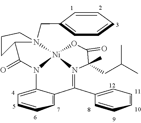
C1=CC=CC=C1CN12CCCC1C(=O)N1C3=CC=CC=C3C(C3=CC=CC=C3)=N3[Ni]21OC(=O)C3(CC(C)C)C
